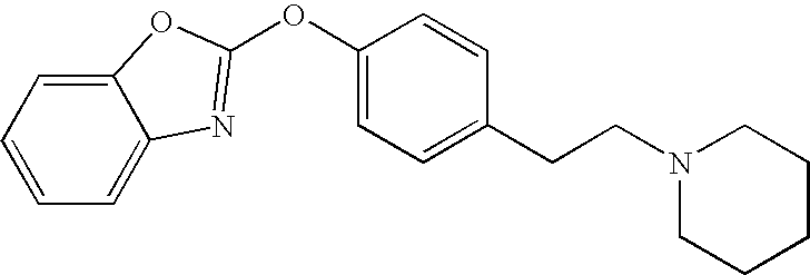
C1=CC=C2C(=C1)N=C(OC1=CC=C(CCN3CCCCC3)C=C1)O2
